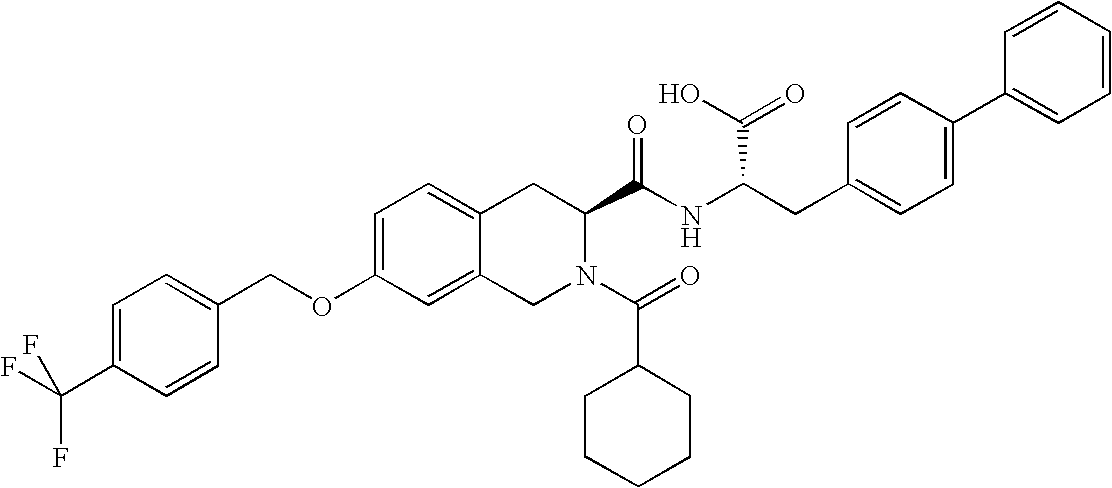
C12=CC=C(OCC3=CC=C(C(F)(F)F)C=C3)C=C1CN(C(=O)C1CCCCC1)C(C(NC(CC1=CC=C(C3=CC=CC=C3)C=C1)C(O)=O)=O)C2
